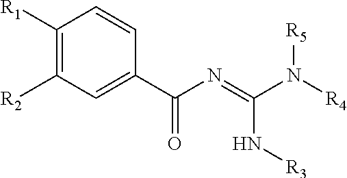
C1([R1])=C([R2])C=C(C(N=C(N([R4])[R5])N[R3])=O)C=C1
